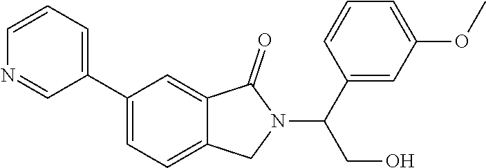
C1(C(N2C(=O)C3=CC(C4=CC=CN=C4)=CC=C3C2)CO)=CC(OC)=CC=C1
